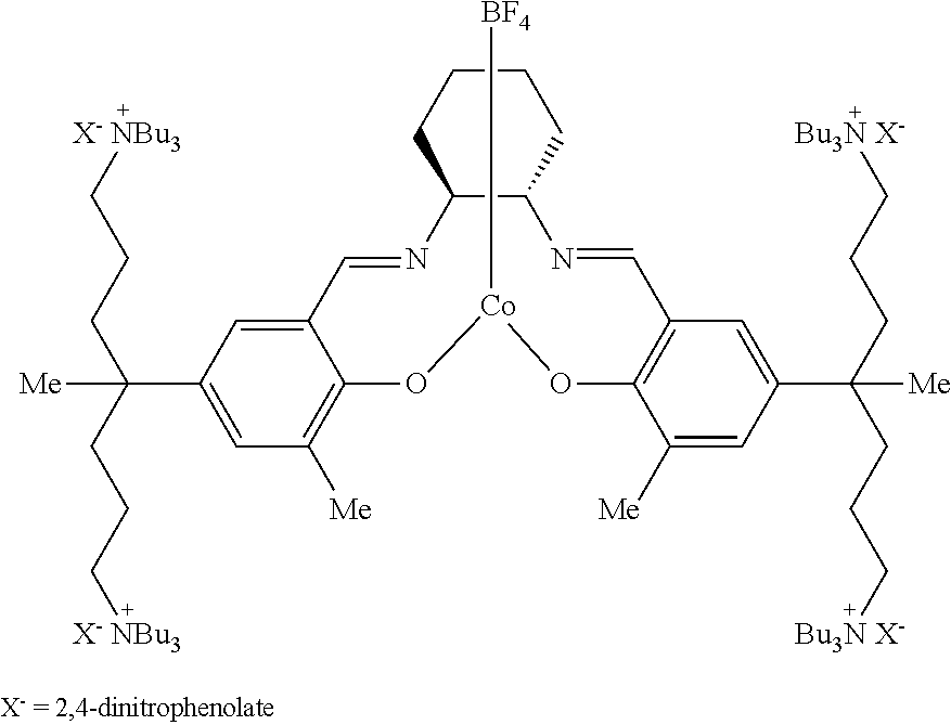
C12=CC(C(CCC[X- NBu3])(CCC[X- NBu3])[Me])=CC([Me])=C1O[Co]([BF4])OC1=C(C=NC3C(N=C2)CCCC3)C=C(C(CCC[Bu3N X-])(CCC[Bu3N X-])[Me])C=C1[Me]
